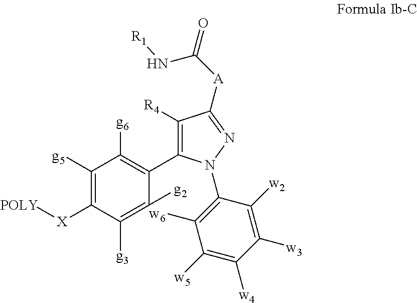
C1([g5])=C([X][POLY])C([g3])=C([g2])C(C2=C([R4])C([A]C(N[R1])=O)=NN2C2=C([w6])C([w5])=C([w4])C([w3])=C2[w2])=C1[g6]
